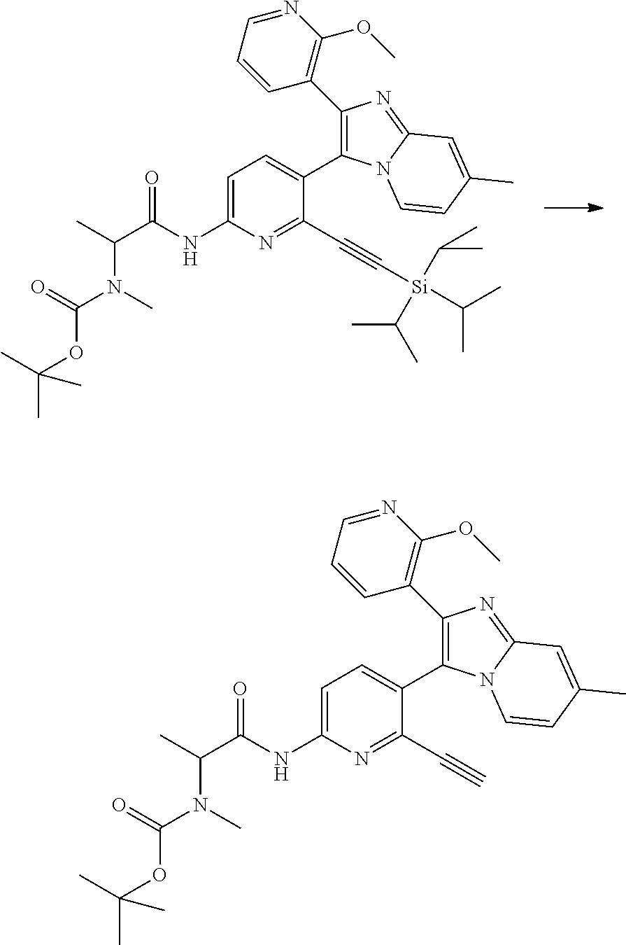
C1=C(NC(=O)C(C)N(C)C(=O)OC(C)(C)C)N=C(C#C[Si](C(C)C)(C(C)C)C(C)C)C(C2=C(C3=C(OC)N=CC=C3)N=C3N2C=CC(C)=C3)=C1.C1=C(NC(=O)C(C)N(C)C(=O)OC(C)(C)C)N=C(C#C)C(C2=C(C3=C(OC)N=CC=C3)N=C3N2C=CC(C)=C3)=C1
